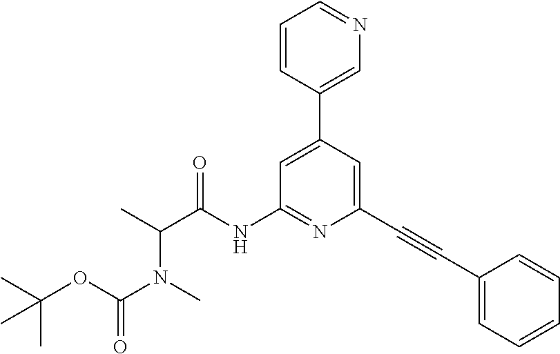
CC(OC(N(C)C(C)C(NC1=NC(C#CC2=CC=CC=C2)=CC(C2=CN=CC=C2)=C1)=O)=O)(C)C
